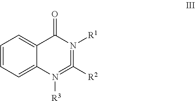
C1=CC=C2C(=C1)C(=O)N([R1])=C([R2])=N2[R3]
